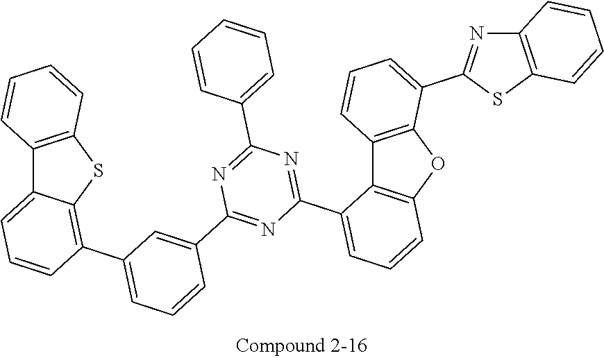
C12=C(OC3=C1C(C1=NC(C4=CC=CC=C4)=NC(C4=CC(C5=C6C(=CC=C5)C5=C(S6)C=CC=C5)=CC=C4)=N1)=CC=C3)C(C1=NC3=C(S1)C=CC=C3)=CC=C2
